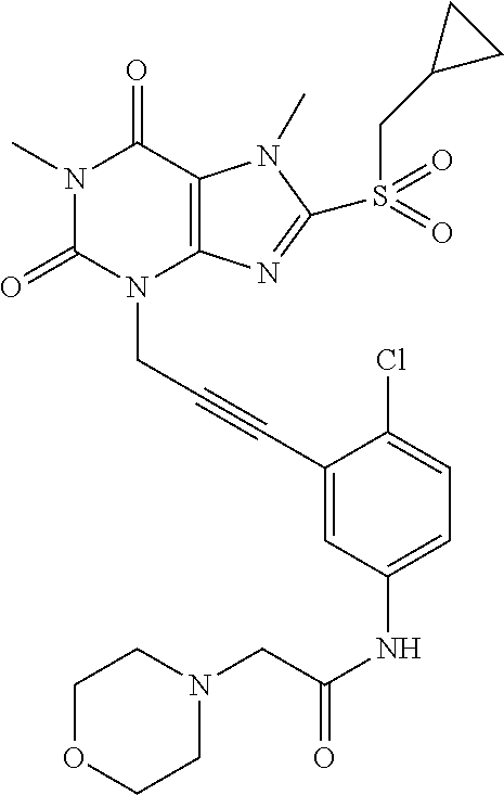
N1(C)C(=O)N(CC#CC2=CC(NC(CN3CCOCC3)=O)=CC=C2Cl)C2=C(C1=O)N(C)C(S(CC1CC1)(=O)=O)=N2
